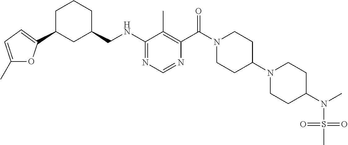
C1(NCC2CCCC(C3=CC=C(C)O3)C2)=NC=NC(C(N2CCC(N3CCC(N(S(=O)(=O)C)C)CC3)CC2)=O)=C1C
